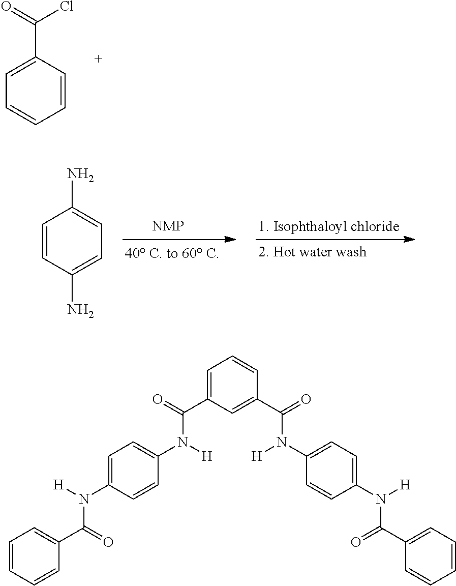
C1=CC(C(=O)Cl)=CC=C1.[NMP].C1=CC(N)=CC=C1N.C1=C(C(=O)N([H])C2=CC=C(N([H])C(=O)C3=CC=CC=C3)C=C2)C=C(C(=O)N(C2=CC=C(N([H])C(C3=CC=CC=C3)=O)C=C2)[H])C=C1
